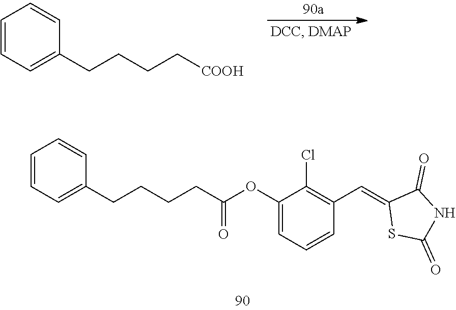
C1=CC=C(CCCC[COOH])C=C1.C(C(OC1=CC=CC(C=C2SC(=O)NC2=O)=C1Cl)=O)CCCC1=CC=CC=C1
